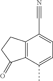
C12=C(C(C)=CC=C1C#N)C(=O)CC2
